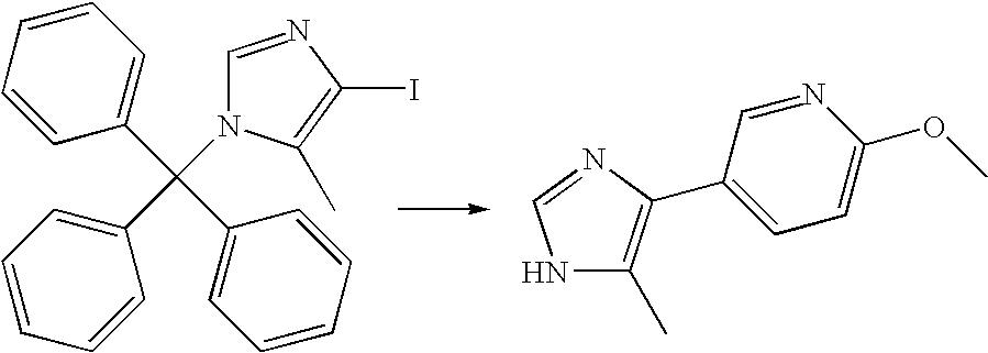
C1=NC(I)=C(C)N1C(C1=CC=CC=C1)(C1=CC=CC=C1)C1=CC=CC=C1.N1C(C)=C(C2=CC=C(OC)N=C2)N=C1
